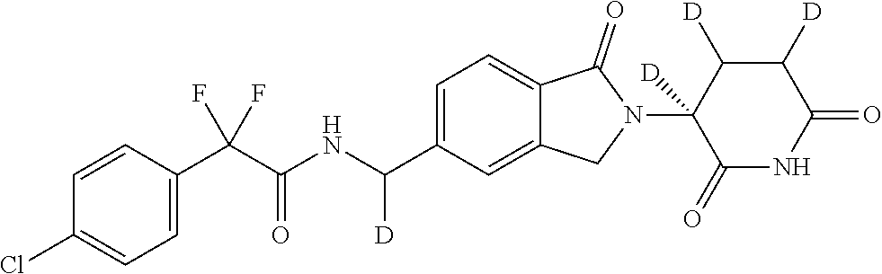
C1=CC(C(C(NC(C2=CC=C3C(=C2)CN(C2([D])C(=O)NC(=O)C([D])C2[D])C3=O)[D])=O)(F)F)=CC=C1Cl
